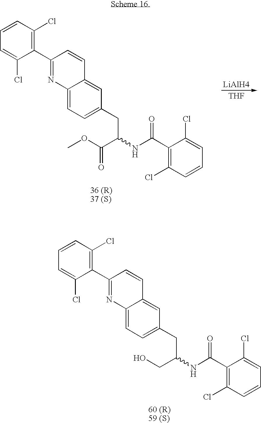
[LiAlH4].[THF].C1(C2=NC3=CC=C(CC(C(OC)=O)NC(C4=C(Cl)C=CC=C4Cl)=O)C=C3C=C2)=C(Cl)C=CC=C1Cl.C1(C2=NC3=CC=C(CC(CO)NC(C4=C(Cl)C=CC=C4Cl)=O)C=C3C=C2)=C(Cl)C=CC=C1Cl
